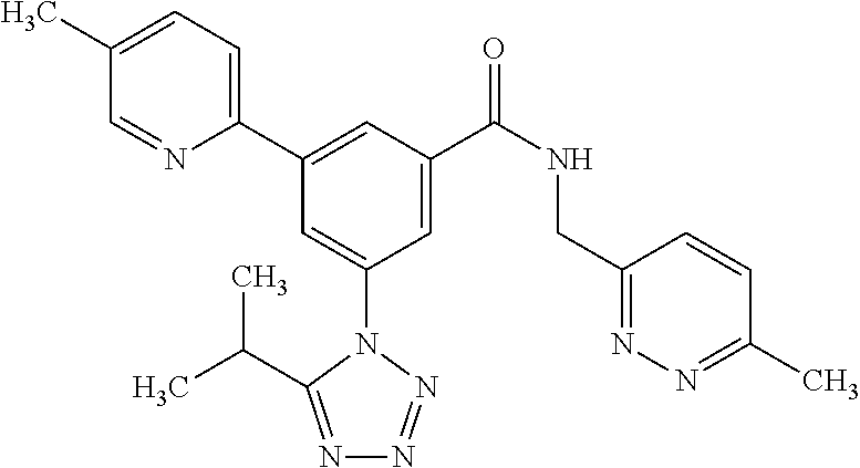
C1(C)=CC=C(C2=CC(C(NCC3=NN=C(C)C=C3)=O)=CC(N3C(C(C)C)=NN=N3)=C2)N=C1
